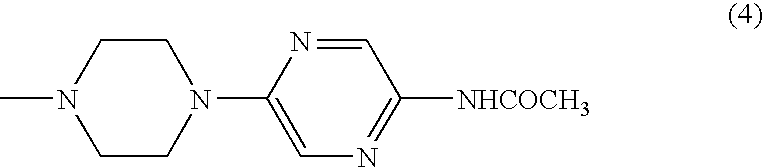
C1CN(C)CCN1C1=CN=C([NHCOCH3])C=N1
